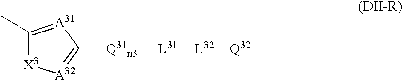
C1(C)=[A31]C([Q31n3][L31][L32][Q32])=[A32][X3]1
